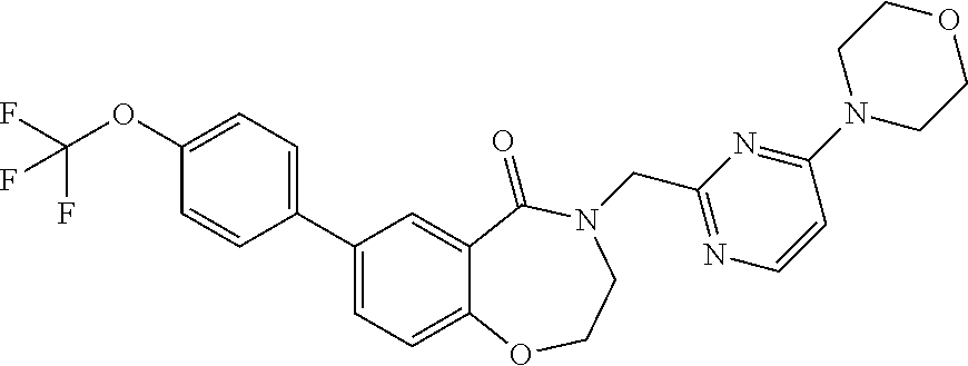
C1(C2=CC=C3C(=C2)C(=O)N(CC2=NC=CC(N4CCOCC4)=N2)CCO3)=CC=C(OC(F)(F)F)C=C1
